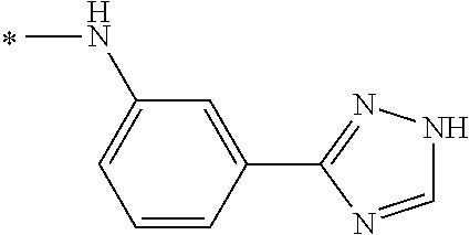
CNC1=CC=CC(C2=NNC=N2)=C1
